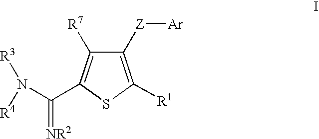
C1([Z][Ar])=C([R1])SC(C(=[NR2])N([R3])[R4])=C1[R7]
